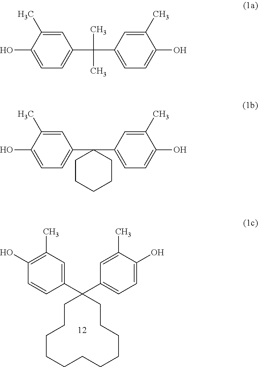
C1(C)=C(O)C=CC(C2(C3=CC=C(O)C(C)=C3)CCCCCCCCCCC2)=C1.C1(O)=CC=C(C(C2=CC=C(O)C(C)=C2)(C)C)C=C1C.C1(O)=CC=C(C2(C3=CC=C(O)C(C)=C3)CCCCC2)C=C1C
